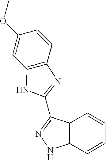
C12=C(C=CC=C1)NN=C2C1=NC2=C(N1)C=C(OC)C=C2
